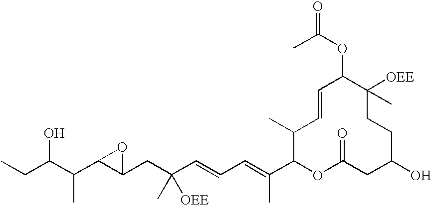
CCC(C(C1C(CC(C=CC=C(C2OC(=O)CC(O)CCC([OEE])(C)C(OC(C)=O)C=CC2C)C)([OEE])C)O1)C)O
